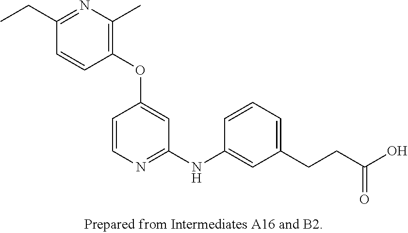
C1(OC2=CC(NC3=CC(CCC(O)=O)=CC=C3)=NC=C2)=C(C)N=C(CC)C=C1
